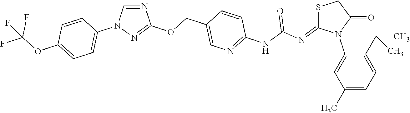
N1=CN(C2=CC=C(OC(F)(F)F)C=C2)N=C1OCC1=CN=C(NC(N=C2SCC(=O)N2C2=CC(C)=CC=C2C(C)C)=O)C=C1
